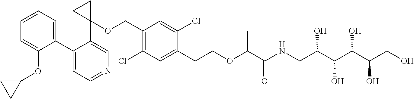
C1(C2=CC=CC=C2OC2CC2)=CC=NC=C1C1(OCC2=C(Cl)C=C(CCOC(C(NCC(C(O)C(O)C(CO)O)O)=O)C)C(Cl)=C2)CC1
